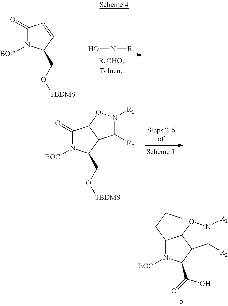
C12N([BOC])C(C(=O)O)C3C([R2])N([R1])OC13CCC2.C1(=O)N([BOC])C(CO[TBDMS])C=C1.N(O)[R1].C1(=O)N([BOC])C(CO[TBDMS])C2C1ON([R1])C2[R2]
